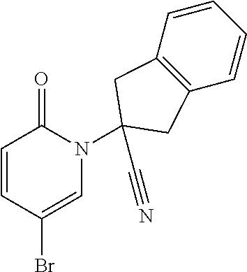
BrC1=CN(C2(C#N)CC3=C(C=CC=C3)C2)C(=O)C=C1
